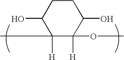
C1(O)C(C)([H])C(OC)([H])C(O)CC1
